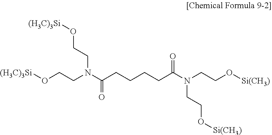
[(H3C)3Si]OCCN(C(CCCCC(N(CCO[Si(CH3)])CCO[Si(CH3)])=O)=O)CCO[(H3C)3Si]
